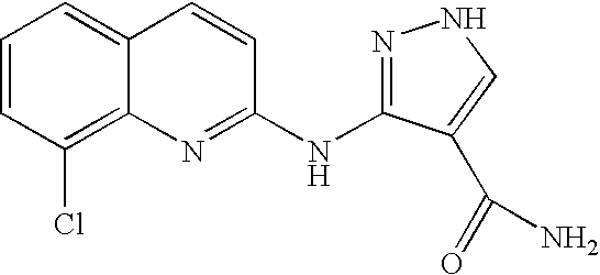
C1=CC(Cl)=C2C(=C1)C=CC(NC1=NNC=C1C(=O)N)=N2
